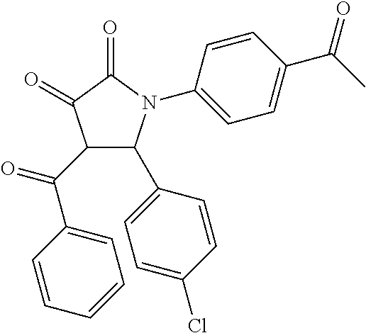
C1(=O)C(=O)C(C(=O)C2=CC=CC=C2)C(C2=CC=C(Cl)C=C2)N1C1=CC=C(C(C)=O)C=C1
